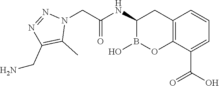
C12=C(C(C(O)=O)=CC=C1)OB(O)C(NC(=O)CN1N=NC(CN)=C1C)C2
